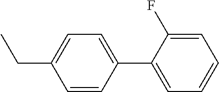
CCC1=CC=C(C2=CC=CC=C2F)C=C1
